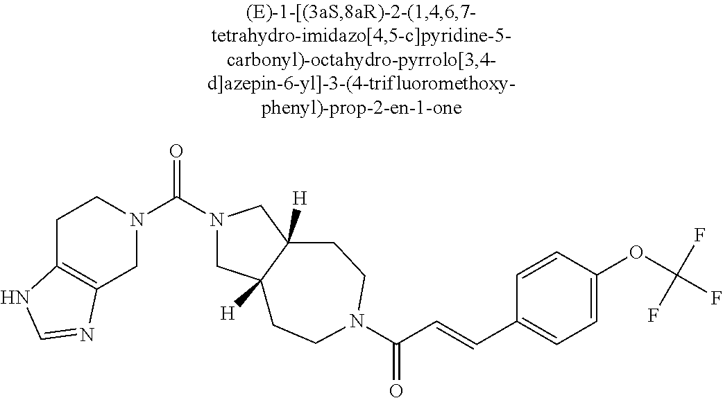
C1C2=C(CN(C(N3CC4([H])C([H])(C3)CCN(C(C=CC3=CC=C(OC(F)(F)F)C=C3)=O)CC4)=O)C1)N=CN2
